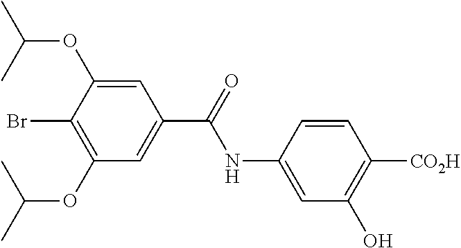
C1=C(NC(=O)C2=CC(OC(C)C)=C(Br)C(OC(C)C)=C2)C=CC([CO2H])=C1O
